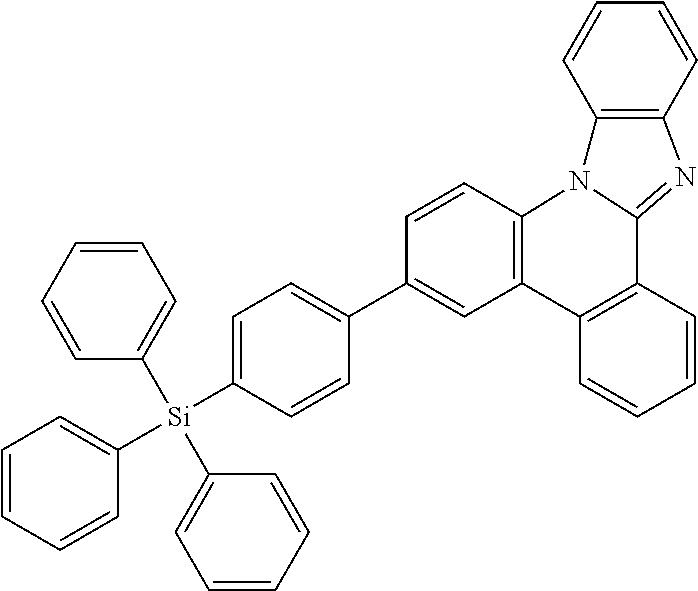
C1=C([Si](C2=CC=CC=C2)(C2=CC=CC=C2)C2=CC=CC=C2)C=CC(C2=CC3=C(C=C2)N2C(=NC4=C2C=CC=C4)C2=C3C=CC=C2)=C1
